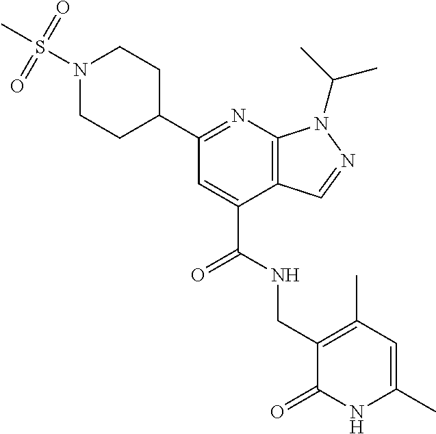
C1N(S(C)(=O)=O)CCC(C2=NC3=C(C(C(=O)NCC4=C(C)C=C(C)NC4=O)=C2)C=NN3C(C)C)C1
